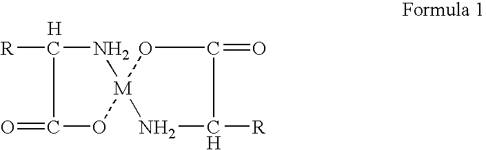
C1(=O)O[M]2(NC1[R])OC(=O)C([R])N2.[H]
